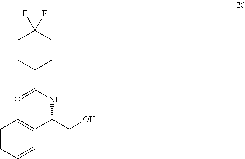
C1CC(C(NC(CO)C2=CC=CC=C2)=O)CCC1(F)F
